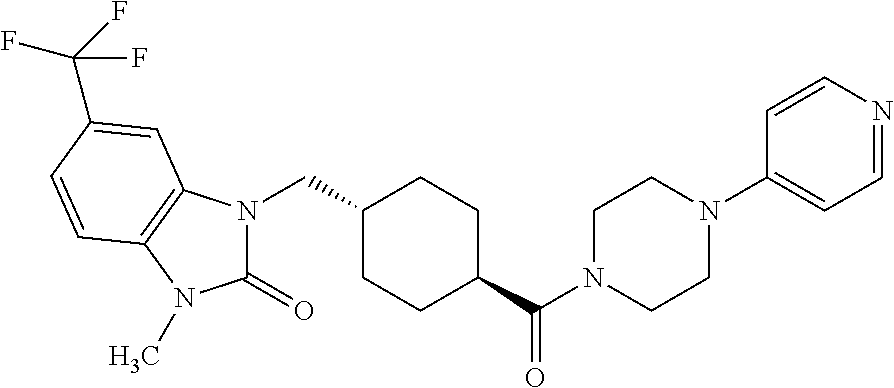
N1(CC2CCC(C(N3CCN(C4=CC=NC=C4)CC3)=O)CC2)C(=O)N(C)C2=C1C=C(C(F)(F)F)C=C2
